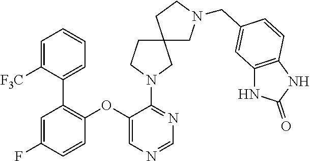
C1(N2CCC3(C2)CN(CC2=CC4=C(C=C2)NC(=O)N4)CC3)=NC=NC=C1OC1=C(C2=CC=CC=C2[F3C])C=C(F)C=C1
